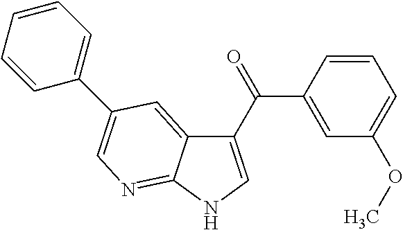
C1(C(=O)C2=CC(OC)=CC=C2)=CNC2=NC=C(C3=CC=CC=C3)C=C12
